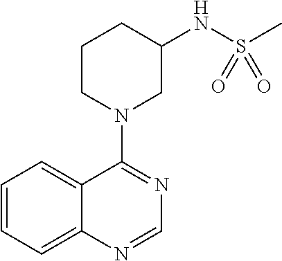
C1=CC=C2C(=C1)C(N1CC(NS(C)(=O)=O)CCC1)=NC=N2
